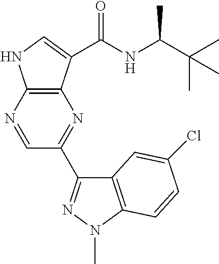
C1(C2=NN(C)C3=C2C=C(Cl)C=C3)=NC2=C(NC=C2C(NC(C(C)(C)C)C)=O)N=C1
